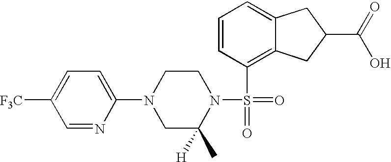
C1=NC(N2CC(C)([H])N(S(C3=C4C(=CC=C3)CC(C(=O)O)C4)(=O)=O)CC2)=CC=C1[F3C]
